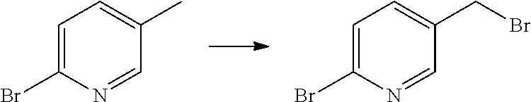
C1=C(Br)N=CC(C)=C1.C1=C(Br)N=CC(CBr)=C1
